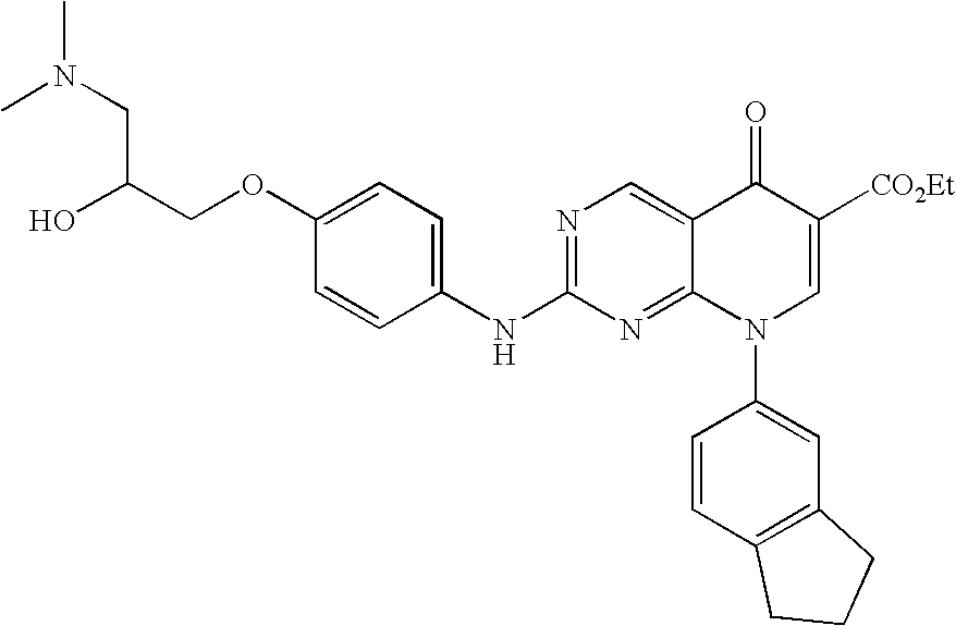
C1=CC(NC2=NC=C3C(=N2)N(C2=CC4=C(C=C2)CCC4)C=C([CO2Et])C3=O)=CC=C1OCC(CN(C)C)O
